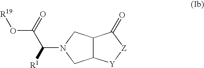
C12C([Y][Z]C1=O)CN(C([R1])C(=O)O[R19])C2
